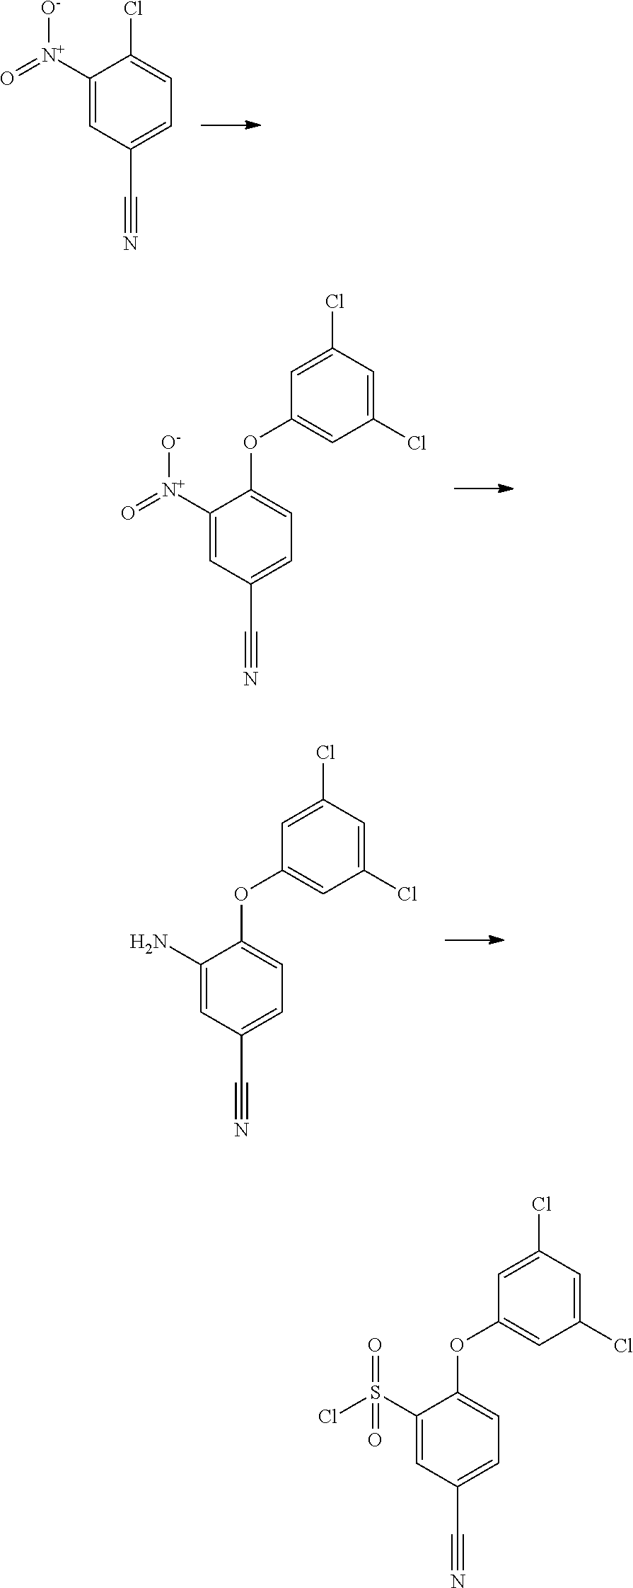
C1([N+](=O)[O-])=CC(C#N)=CC=C1Cl.C1([N+](=O)[O-])=CC(C#N)=CC=C1OC1=CC(Cl)=CC(Cl)=C1.C1(N)=CC(C#N)=CC=C1OC1=CC(Cl)=CC(Cl)=C1.C1(S(Cl)(=O)=O)=CC(C#N)=CC=C1OC1=CC(Cl)=CC(Cl)=C1
